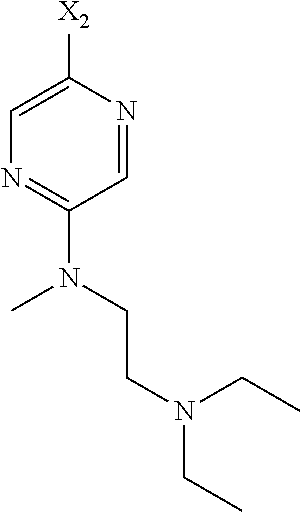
C1=NC([X2])=CN=C1N(CCN(CC)CC)C
